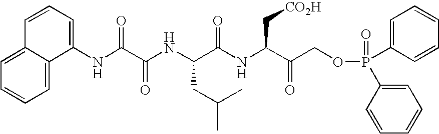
C1(NC(C(NC(C(NC(C(COP(C2=CC=CC=C2)(=O)C2=CC=CC=C2)=O)C[CO2H])=O)CC(C)C)=O)=O)=CC=CC2=CC=CC=C12
